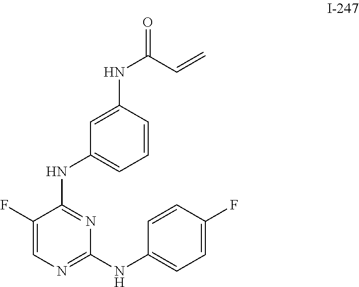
C1(F)=CN=C(NC2=CC=C(F)C=C2)N=C1NC1=CC=CC(NC(C=C)=O)=C1
